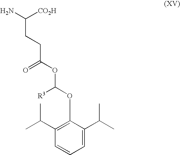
NC([CO2H])CCC(OC(OC1=C(C(C)C)C=CC=C1C(C)C)[R3])=O
